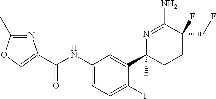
C(NC1=CC=C(F)C(C2(C)CCC(CF)(F)C(N)=N2)=C1)(=O)C1=COC(C)=N1
